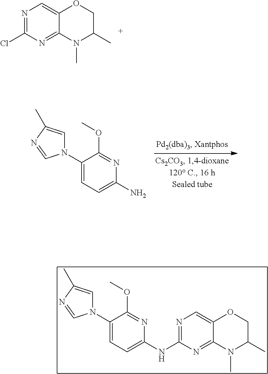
N1=C(Cl)N=C2C(=C1)OCC(C)N2C.C1(N2C=C(C)N=C2)=CC=C(N)N=C1OC.C1(N2C=C(C)N=C2)=CC=C(NC2=NC=C3C(=N2)N(C)C(C)CO3)N=C1OC
